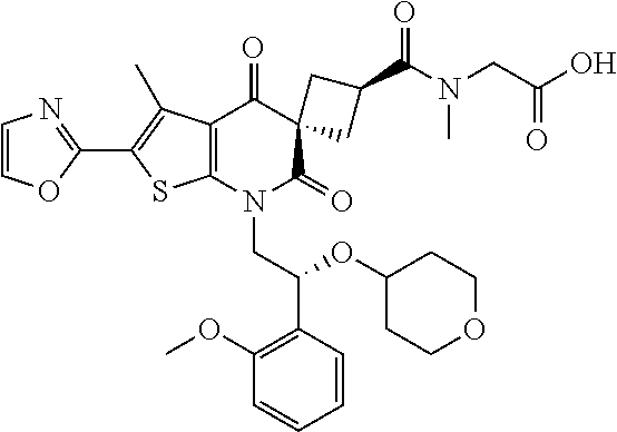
C1=COC(C2=C(C)C3=C(S2)N(CC(OC2CCOCC2)C2=C(OC)C=CC=C2)C(=O)C2(C3=O)CC(C(N(CC(O)=O)C)=O)C2)=N1
